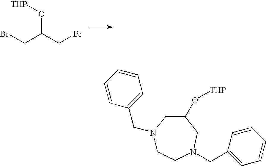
BrCC(CBr)O[THP].C1(O[THP])CN(CC2=CC=CC=C2)CCN(CC2=CC=CC=C2)C1
